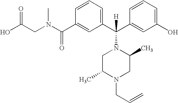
C1(C(N(CC(O)=O)C)=O)=CC(C(C2=CC(O)=CC=C2)([H])N2CC(C)N(CC=C)CC2C)=CC=C1
